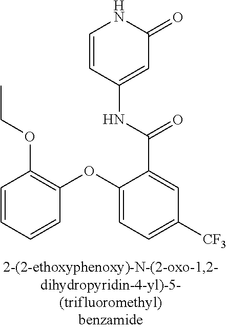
C1=CC(NC(C2=CC([CF3])=CC=C2OC2=C(OCC)C=CC=C2)=O)=CC(=O)N1
